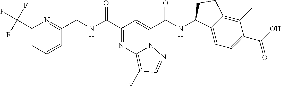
C1(C(F)(F)F)=CC=CC(CNC(C2=NC3=C(F)C=NN3C(C(NC3C4=CC=C(C(O)=O)C(C)=C4CC3)=O)=C2)=O)=N1
